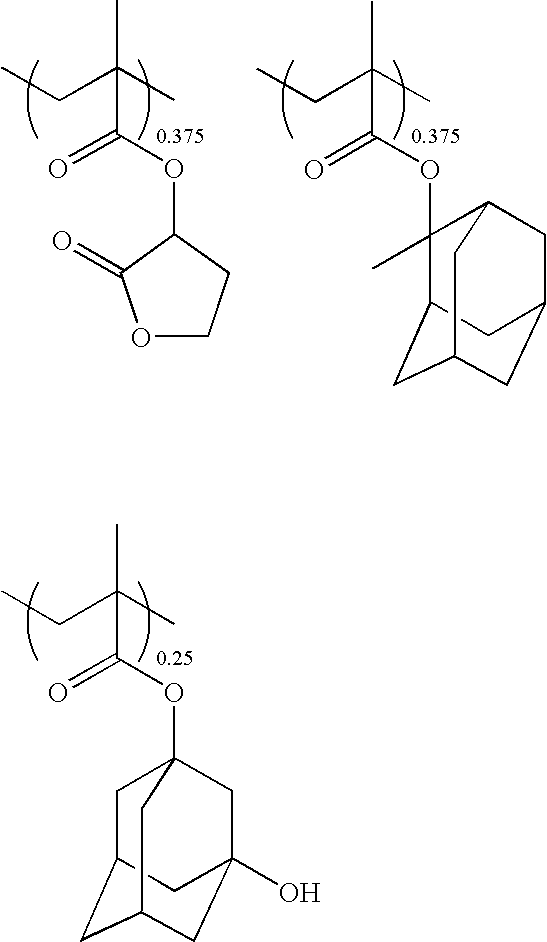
CCC(C)(C)C(OC12CC3CC(CC(O)(C1)C3)C2)=O.CCC(C)(C)C(OC1(C)C2CC3CC(CC1C3)C2)=O.CCC(C)(C)C(OC1CCOC1=O)=O
